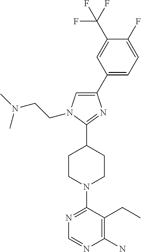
C1(C2=CC=C(F)C(C(F)(F)F)=C2)=CN(CCN(C)C)C(C2CCN(C3=NC=NC(N)=C3CC)CC2)=N1
